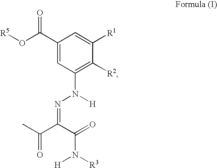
C1(C(O[R5])=O)=CC(N(N=C(C(C)=O)C(=O)N([R3])[H])[H])=C([R2])C([R1])=C1
